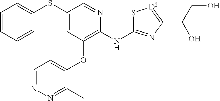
C1=CC=CC(SC2=CC(OC3=CC=NN=C3C)=C(NC3=NC(C(CO)O)=[D2]S3)N=C2)=C1
